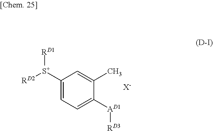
C1([S+]([RD1])[RD2])=CC=C([AD1][RD3])C(C)=C1.[X-]
